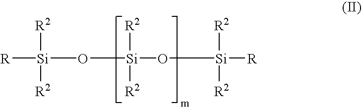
[R][Si]([R2])(O[Si]([R2])(O[Si]([R2])([R])[R2])[R2])[R2]
